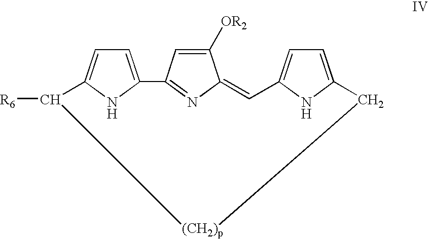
C1=C2NC(=C1)C([R6])[(CH2)p]CC1=CC=C(N1)C=C1C([OR2])=CC2=N1
